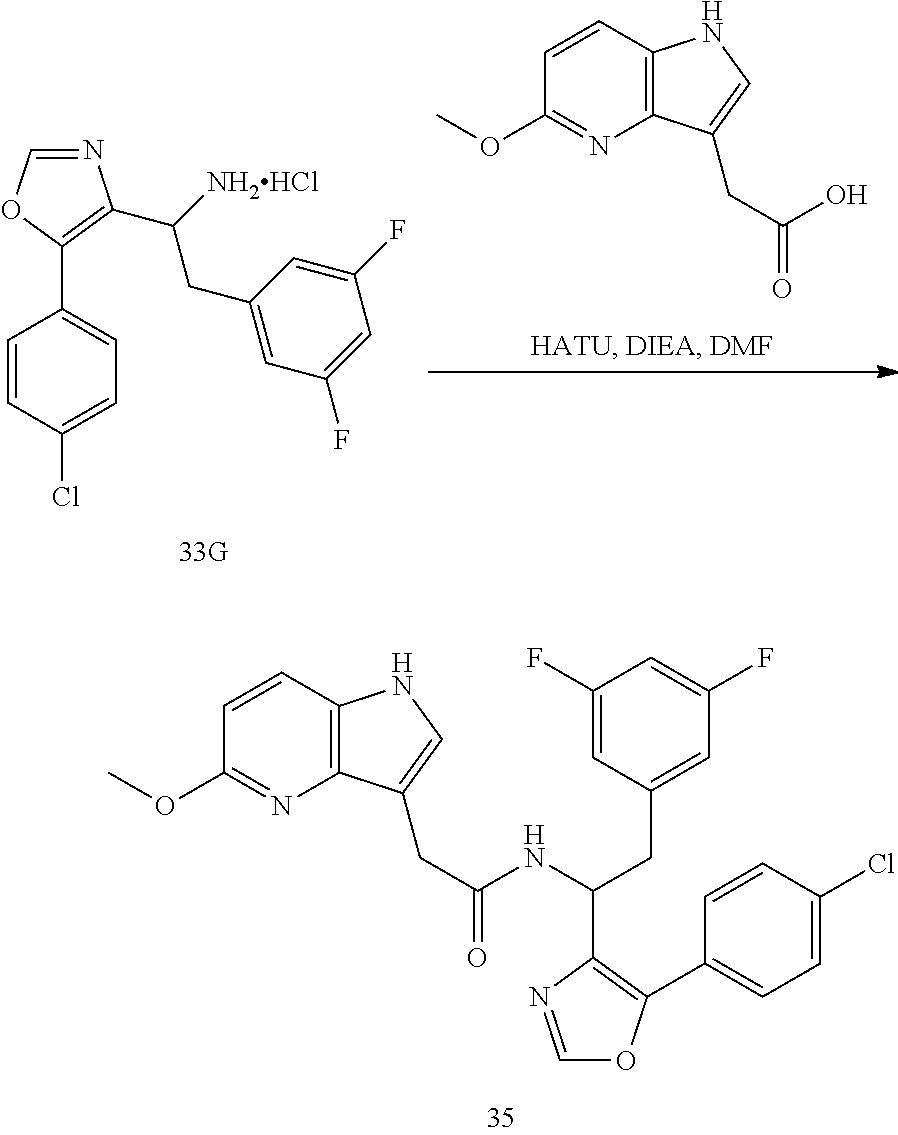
C1=CC2=C(N=C1OC)C(CC(O)=O)=CN2.C1=NC(C([NH2HCl])CC2=CC(F)=CC(F)=C2)=C(C2=CC=C(Cl)C=C2)O1.C1=NC(C(CC2=CC(F)=CC(F)=C2)NC(CC2=CNC3=C2N=C(OC)C=C3)=O)=C(C2=CC=C(Cl)C=C2)O1
